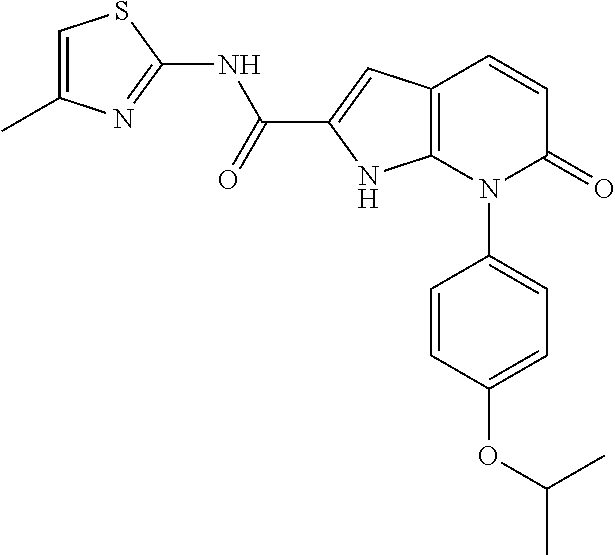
C12=C(C=CC(=O)N1C1=CC=C(OC(C)C)C=C1)C=C(C(NC1=NC(C)=CS1)=O)N2
